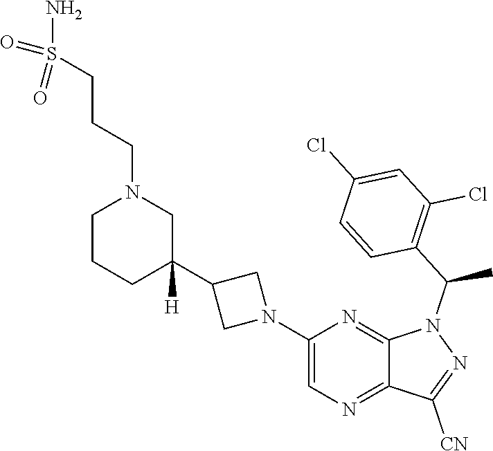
C1(N2CC(C3([H])CN(CCCS(=O)(N)=O)CCC3)C2)=CN=C2C(=N1)N(C(C1=C(Cl)C=C(Cl)C=C1)C)N=C2[CN]
